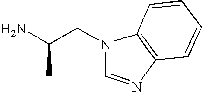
N1(CC(N)C)C=NC2=C1C=CC=C2
